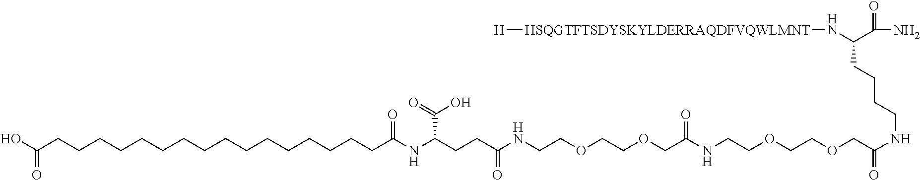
C(CC(NCCOCCOCC(NCCOCCOCC(NCCCCC(N[HSQGTFTSDYSKYLDERRAQDFVQWLMNT][H])C(=O)N)=O)=O)=O)C(NC(=O)CCCCCCCCCCCCCCCCC(O)=O)C(=O)O
